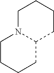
C1N2C(CCC1)CCCC2
